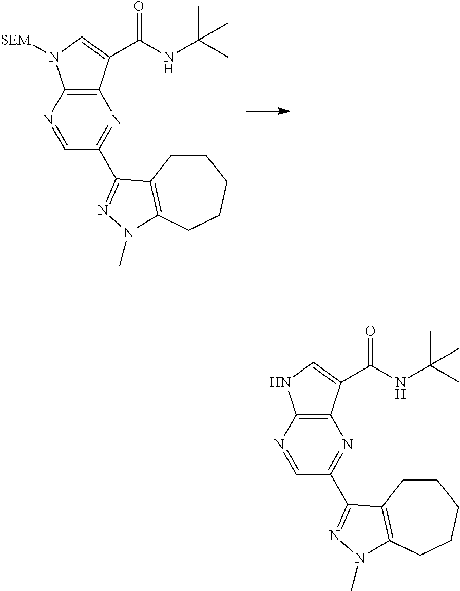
C12=C(N=CC(C3=NN(C)C4=C3CCCCC4)=N1)N([SEM])C=C2C(NC(C)(C)C)=O.C12=C(N=CC(C3=NN(C)C4=C3CCCCC4)=N1)NC=C2C(NC(C)(C)C)=O
